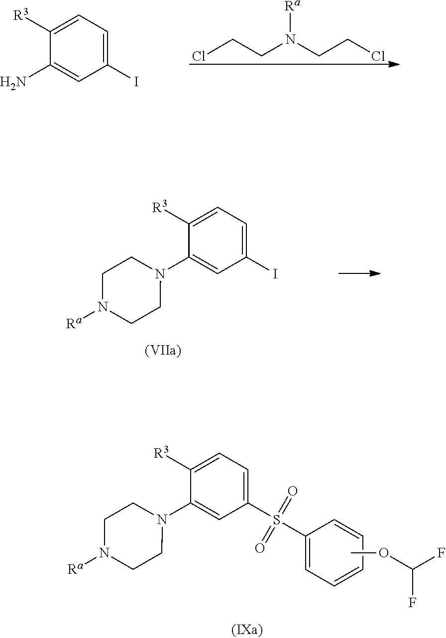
[Ra]N(CCCl)CCCl.C1(I)=CC=C([R3])C(N)=C1.C1(I)=CC=C([R3])C(N2CCN([Ra])CC2)=C1.C1(S(C2=CC=CC=C2)(=O)=O)=CC=C([R3])C(N2CCN([Ra])CC2)=C1.COC(F)F
